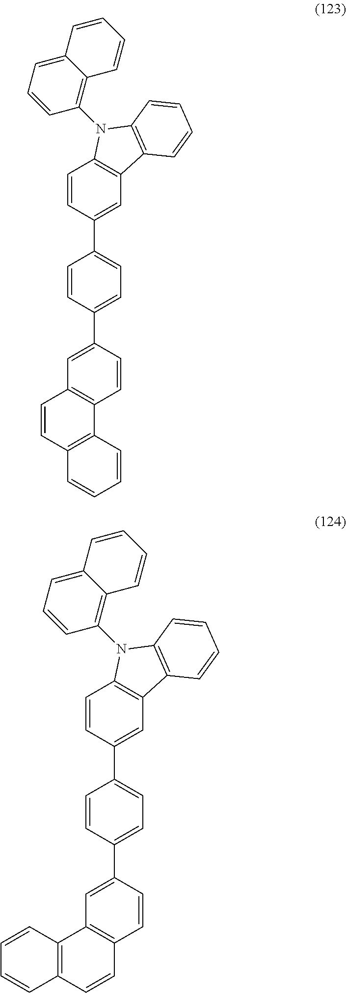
C1=CC(C2=CC=C(C3=CC4=C(C=C3)N(C3=C5C(=CC=C3)C=CC=C5)C3=C4C=CC=C3)C=C2)=CC2=C1C1=C(C=C2)C=CC=C1.C1=CC(C2=CC=C(C3=CC4=C(C=C3)N(C3=C5C(=CC=C3)C=CC=C5)C3=C4C=CC=C3)C=C2)=CC2=C1C=CC1=C2C=CC=C1
